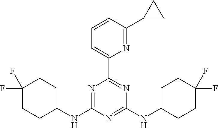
N1=C(C2CC2)C=CC=C1C1=NC(NC2CCC(F)(F)CC2)=NC(NC2CCC(F)(F)CC2)=N1
